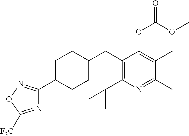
C1(CC2=C(C(C)C)N=C(C)C(C)=C2OC(OC)=O)CCC(C2=NOC([F3C])=N2)CC1
